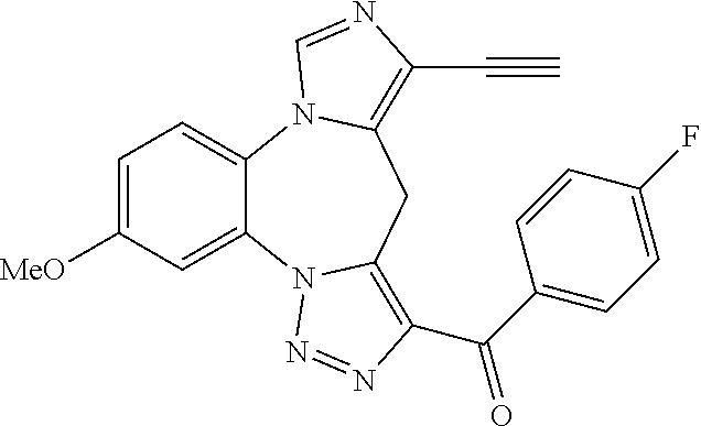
C1=C([MeO])C=C2C(=C1)N1C(=C(C#C)N=C1)CC1=C(C(C3=CC=C(F)C=C3)=O)N=NN21
